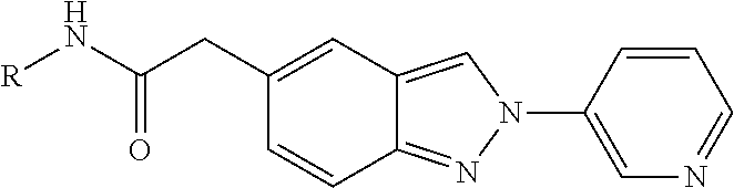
C1=C(CC(N[R])=O)C=CC2=NN(C3=CN=CC=C3)C=C12
